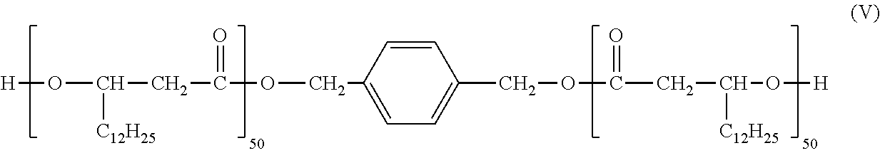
[H]OC(CC(OCC1=CC=C(COC(CC(O[H])[C12H25])=O)C=C1)=O)[C12H25]
